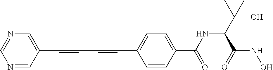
C1(C#CC#CC2=CC=C(C(NC(C(O)(C)C)C(=O)NO)=O)C=C2)=CN=CN=C1
